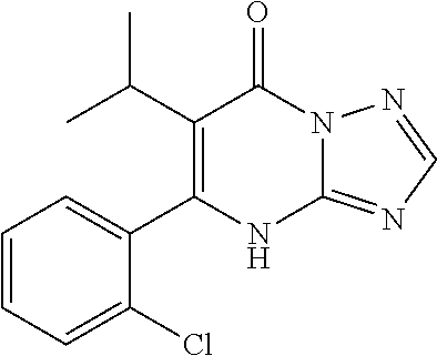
C12=NC=NN1C(=O)C(C(C)C)=C(C1=CC=CC=C1Cl)N2
